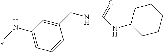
C1(NC)=CC=CC(CNC(=O)NC2CCCCC2)=C1
